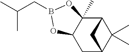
C1C2C(C)(C)C(C3(C)C1OB(CC(C)C)O3)C2
